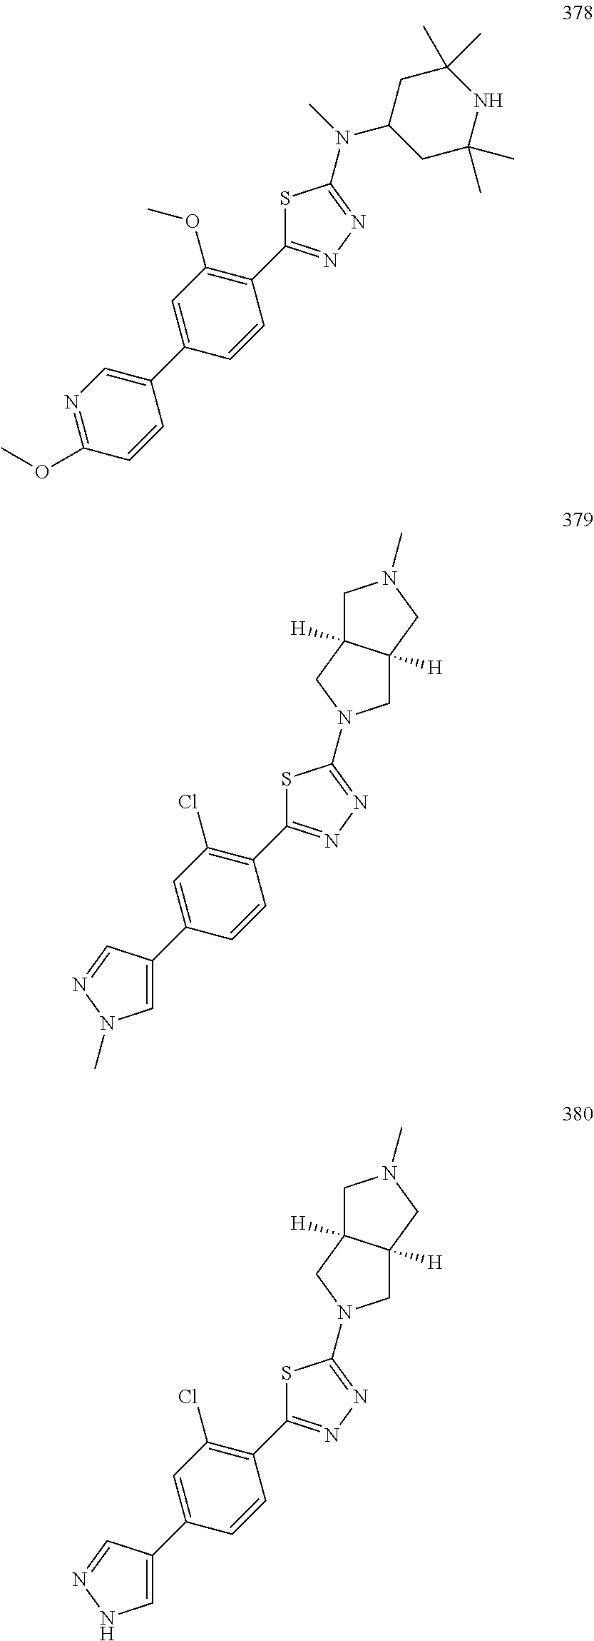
C1=C(C2=CN=C(OC)C=C2)C=CC(C2=NN=C(N(C)C3CC(C)(C)NC(C)(C)C3)S2)=C1OC.C1=C(C2=CN(C)N=C2)C=CC(C2=NN=C(N3CC4([H])C([H])(C3)CN(C)C4)S2)=C1Cl.C1=C(C2=CNN=C2)C=CC(C2=NN=C(N3CC4([H])C([H])(C3)CN(C)C4)S2)=C1Cl
